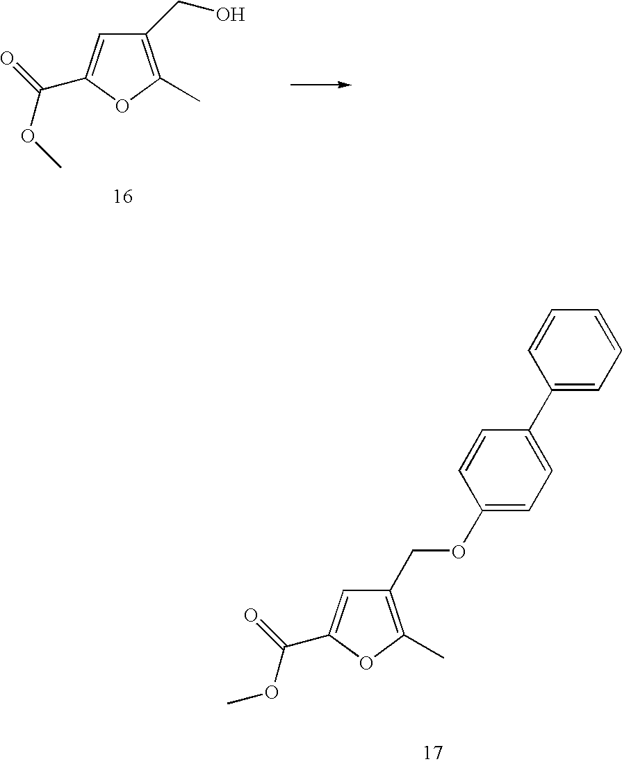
C1(CO)=C(C)OC(C(OC)=O)=C1.C1(COC2=CC=C(C3=CC=CC=C3)C=C2)=C(C)OC(C(OC)=O)=C1
